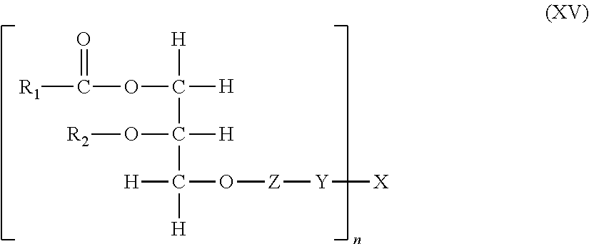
[R1]C(=O)OC([H])(C(C([H])([H])O[Z][Y][X])([H])O[R2])[H]
